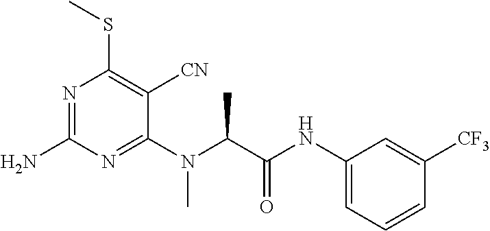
N1=C(N)N=C(N(C(C(NC2=CC=CC([CF3])=C2)=O)C)C)C([CN])=C1SC
